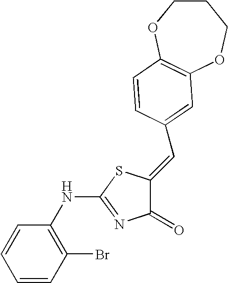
C1=CC(Br)=C(NC2=NC(=O)C(=CC3=CC4=C(OCCCO4)C=C3)S2)C=C1
